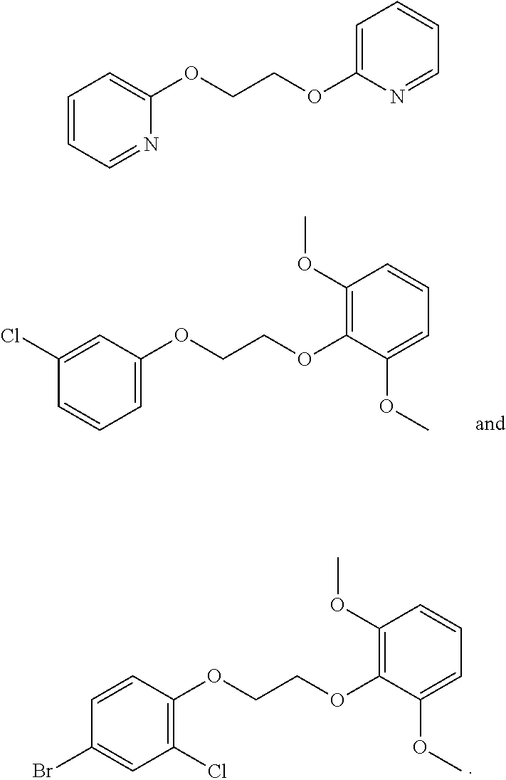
C1=CC(OCCOC2=C(OC)C=CC=C2OC)=C(Cl)C=C1Br.C1(Cl)=CC(OCCOC2=C(OC)C=CC=C2OC)=CC=C1.C1=CC=NC(OCCOC2=CC=CC=N2)=C1
